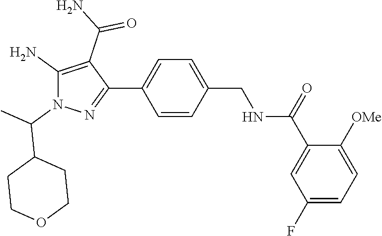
C1(C(=O)NCC2=CC=C(C3=NN(C(C)C4CCOCC4)C(N)=C3C(N)=O)C=C2)=CC(F)=CC=C1[OMe]
